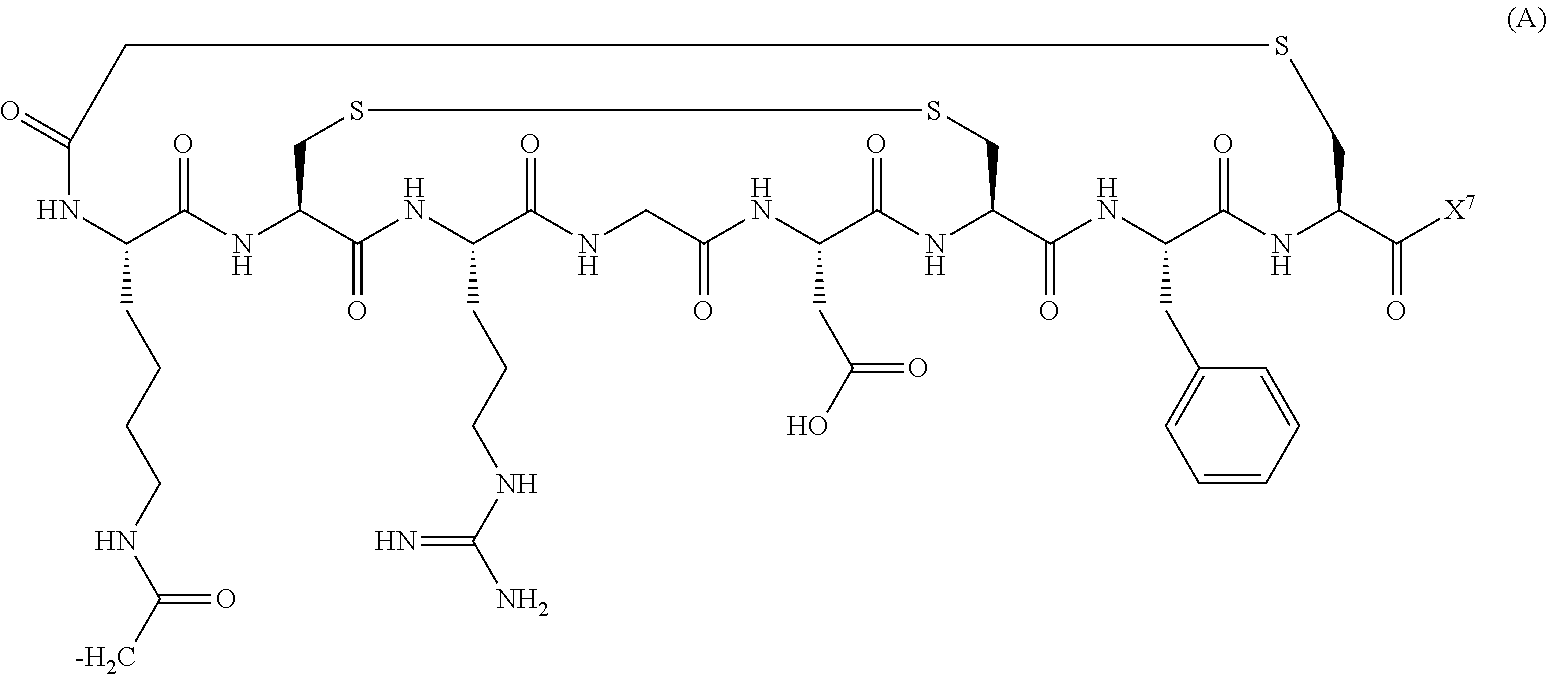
N1C(CCCCNC([-H2C])=O)C(=O)NC2C(=O)NC(CCCNC(N)=N)C(=O)NCC(=O)NC(CC(O)=O)C(=O)NC(C(=O)NC(CC3=CC=CC=C3)C(=O)NC(C([X7])=O)CSCC1=O)CSSC2
